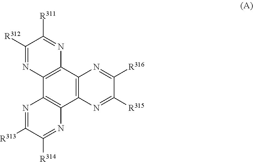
C12=C(C3=C(C4=C1N=C([R313])C([R314])=N4)N=C([R315])C([R316])=N3)N=C([R311])C([R312])=N2
